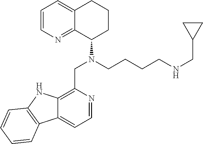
C1=CN=C2C(=C1)CCCC2N(CCCCNCC1CC1)CC1=C2C(=CC=N1)C1=C(N2)C=CC=C1
